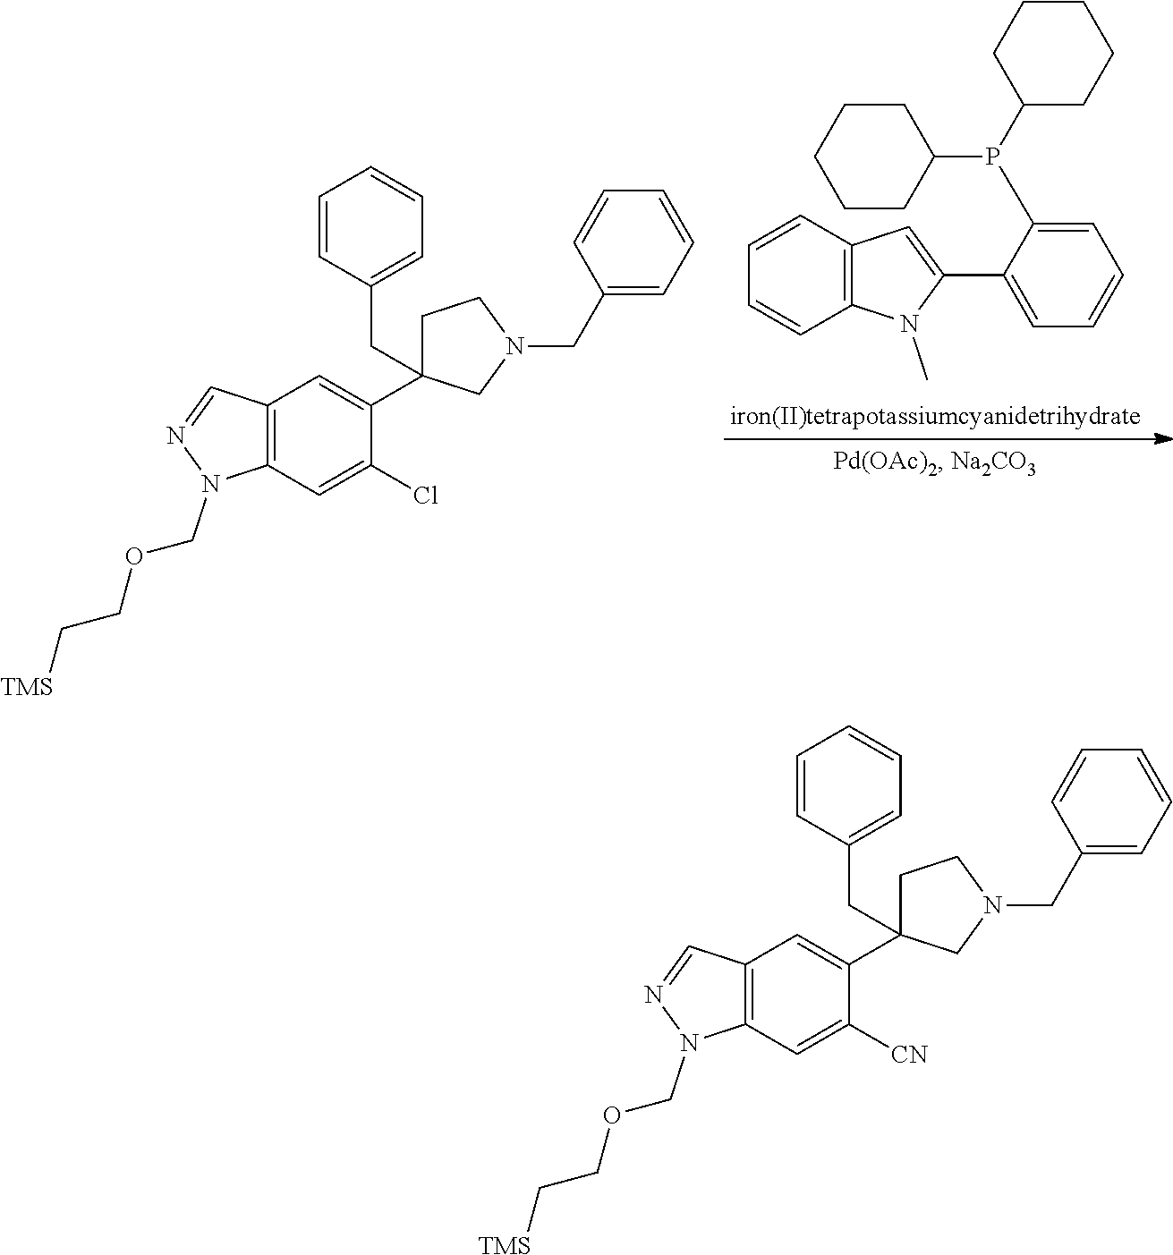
C1=CC2=C(C=C1)N(C)C(C1=CC=CC=C1P(C1CCCCC1)C1CCCCC1)=C2.C12=C(C=C(Cl)C(C3(CC4=CC=CC=C4)CCN(CC4=CC=CC=C4)C3)=C1)N(COCC[TMS])N=C2.C12=C(C=C([CN])C(C3(CC4=CC=CC=C4)CCN(CC4=CC=CC=C4)C3)=C1)N(COCC[TMS])N=C2
